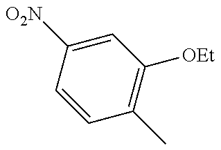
C1=CC([O2N])=CC([OEt])=C1C
